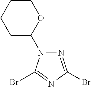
C1CC(N2N=C(Br)N=C2Br)OCC1
